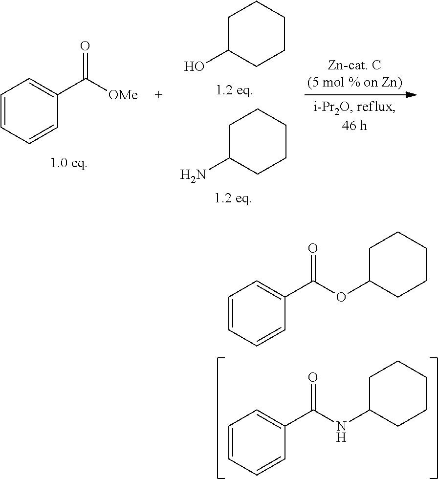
C1=CC=CC(C(NC2CCCCC2)=O)=C1.C1=CC=CC(C(OC2CCCCC2)=O)=C1.C1C(O)CCCC1.C1C(N)CCCC1.C1=CC=CC(C([OMe])=O)=C1
